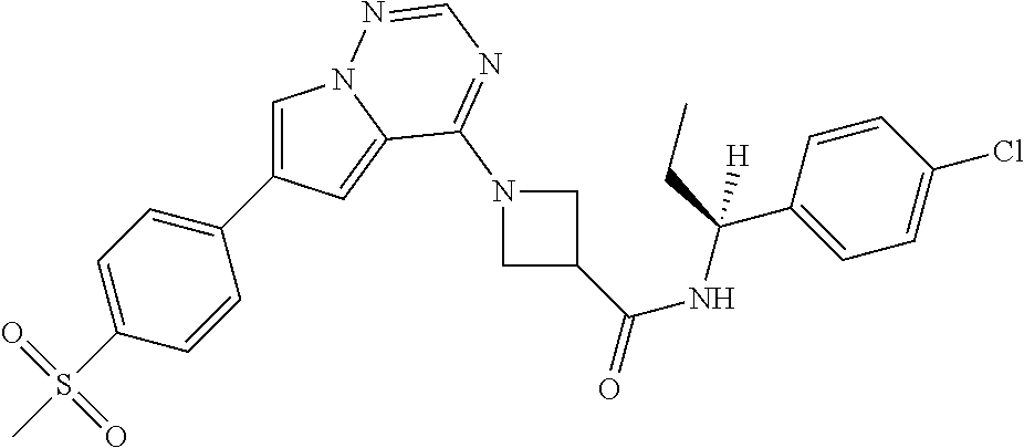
C1=C(C2=CC=C(S(C)(=O)=O)C=C2)C=C2N1N=CN=C2N1CC(C(NC(C2=CC=C(Cl)C=C2)(CC)[H])=O)C1
